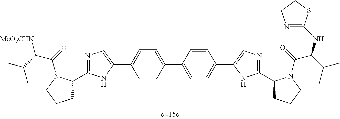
C1C(C2=NC=C(C3=CC=C(C4=CC=C(C5=CN=C(C6CCCN6C(C(C(C)C)NC6=NCCS6)=O)N5)C=C4)C=C3)N2)N(C(C(C(C)C)[MeO2CHN])=O)CC1
